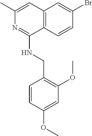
C12=C(C=CC(Br)=C1)C(NCC1=C(OC)C=C(OC)C=C1)=NC(C)=C2
